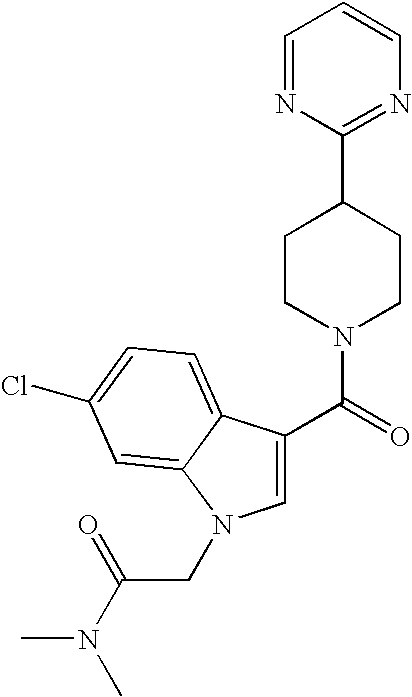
C1=NC(C2CCN(C(=O)C3=CN(CC(N(C)C)=O)C4=CC(Cl)=CC=C34)CC2)=NC=C1
